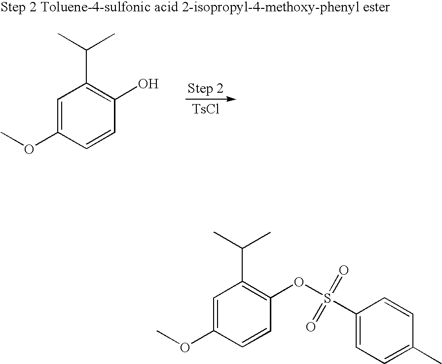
C1=C(OC)C=CC(O)=C1C(C)C.[TsCl].C1=C(OC)C=CC(OS(C2=CC=C(C)C=C2)(=O)=O)=C1C(C)C
